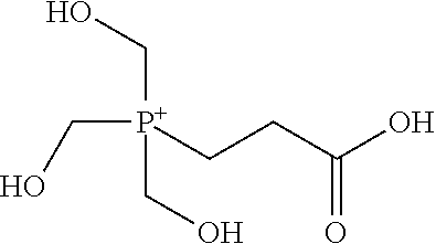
C([P+](CO)(CO)CCC(O)=O)O
